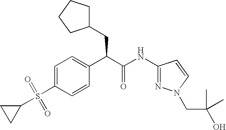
C1=C(S(=O)(C2CC2)=O)C=CC(C(C(NC2=NN(CC(O)(C)C)C=C2)=O)CC2CCCC2)=C1
